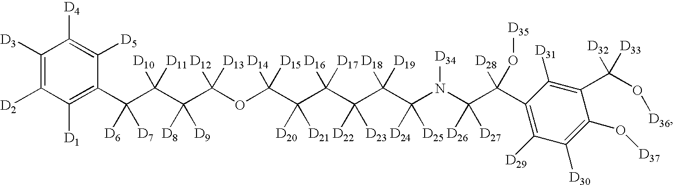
C1([D3])=C([D2])C([D1])=C(C(C([D10])([D11])C(C(OC(C(C(C(C(C(N(C(C(C2=C([D29])C([D30])=C(O[D37])C(C(O[D36])([D32])[D33])=C2[D31])([D28])O[D35])([D26])[D27])[D34])([D24])[D25])([D18])[D19])([D22])[D23])([D16])[D17])([D20])[D21])([D14])[D15])([D12])[D13])([D8])[D9])([D6])[D7])C([D5])=C1[D4]
